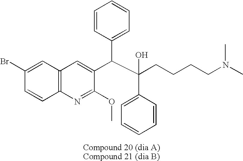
C1=CC(C(C(CCCCN(C)C)(O)C2=CC=CC=C2)C2=CC3=C(N=C2OC)C=CC(Br)=C3)=CC=C1
